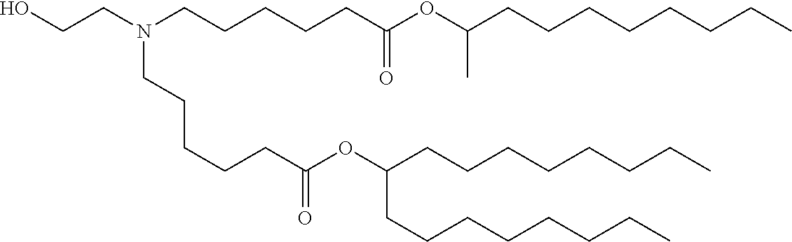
C(C(OC(CCCCCN(CCCCCC(OC(CCCCCCCC)CCCCCCCC)=O)CCO)=O)C)CCCCCCC
